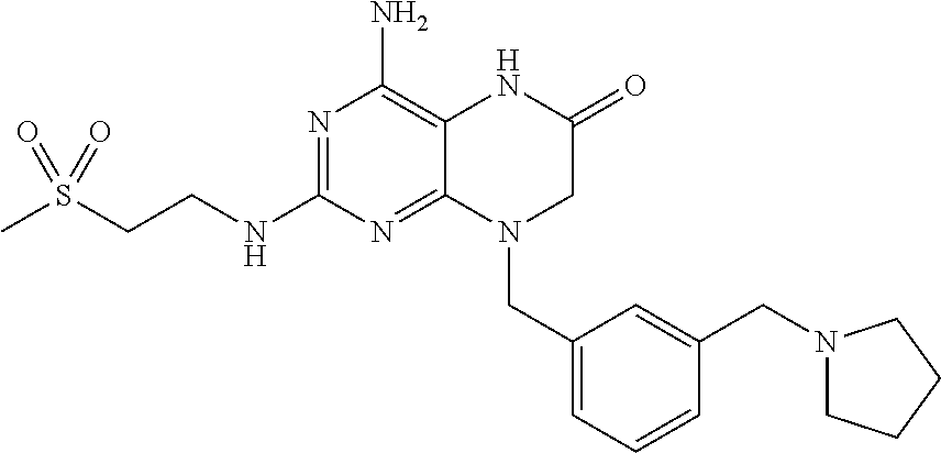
N1=C(NCCS(C)(=O)=O)N=C2C(=C1N)NC(=O)CN2CC1=CC=CC(CN2CCCC2)=C1
